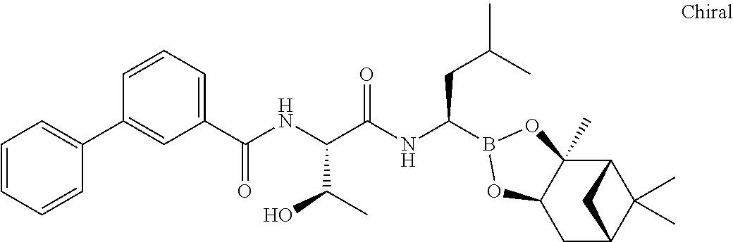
C1(C(NC(C(NC(CC(C)C)B2OC3(C)C4C(C)(C)C(CC3O2)C4)=O)C(C)O)=O)=CC=CC(C2=CC=CC=C2)=C1
